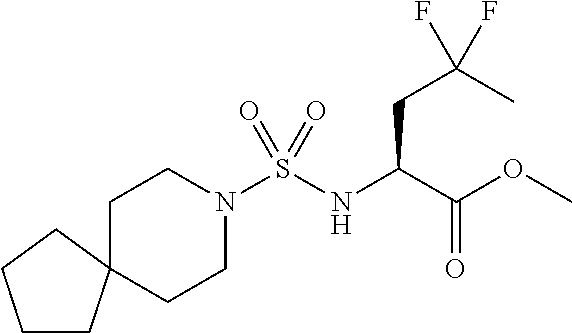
C1CC2(CC1)CCN(S(NC(C(OC)=O)CC(C)(F)F)(=O)=O)CC2
